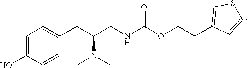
C1=C(O)C=CC(CC(N(C)C)CNC(OCCC2=CSC=C2)=O)=C1
